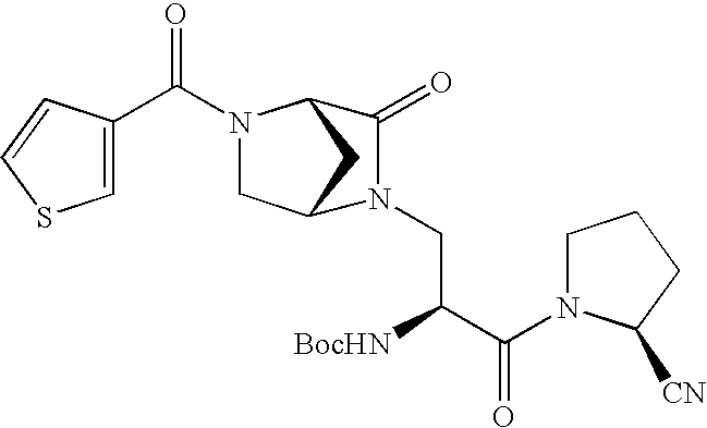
C1=C(C(N2CC3CC2C(=O)N3CC(C(N2CCCC2[CN])=O)[BocHN])=O)C=CS1
